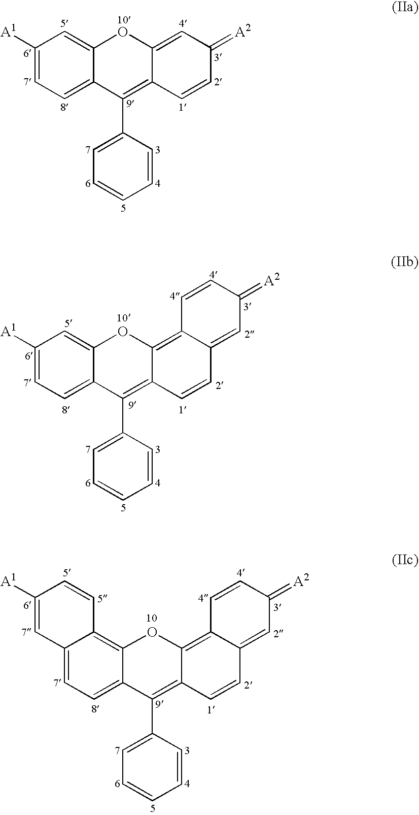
C1([A1])=CC=C2C(=C1)OC1=CC(=[A2])C=CC1=C2C1=CC=CC=C1.C1(C2=CC=CC=C2)=C2C(=C3C=CC(=[A2])C=C3C=C2)OC2=CC([A1])=CC=C12.C12=CC=C3C(=C1C=CC([A1])=C2)OC1=C2C(=CC(=[A2])C=C2)C=CC1=C3C1=CC=CC=C1
